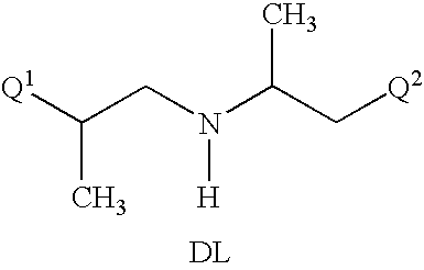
[Q1]C(CN(C(C[Q2])C)[H])C.[DL]
